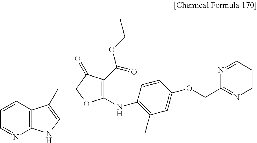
C12=C(C=CC=N1)C(C=C1OC(NC3=C(C)C=C(OCC4=NC=CC=N4)C=C3)=C(C(=O)OCC)C1=O)=CN2
